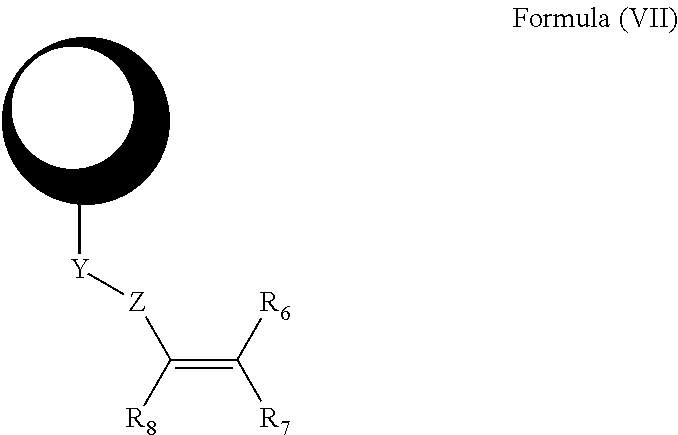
C[Y][Z]C([R8])=C([R7])[R6]
